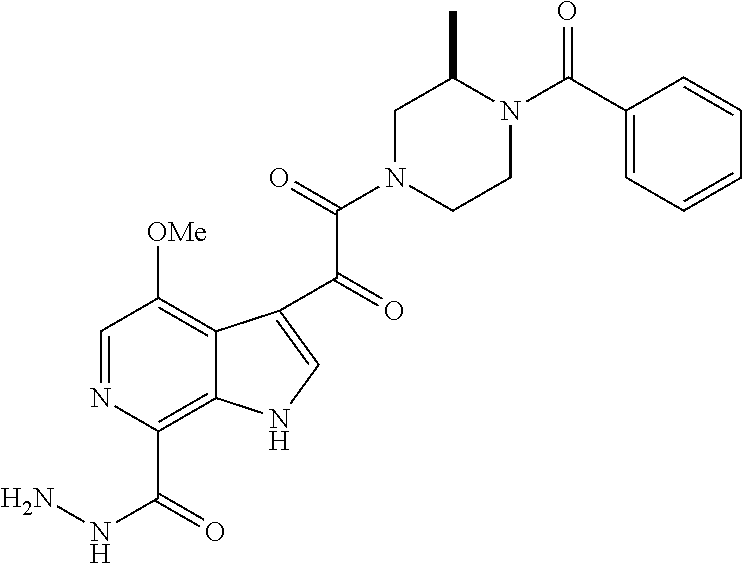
C1=NC(C(NN)=O)=C2C(=C1[OMe])C(C(=O)C(=O)N1CCN(C(C3=CC=CC=C3)=O)C(C)C1)=CN2
